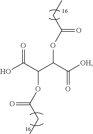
OC(C(C(C([OH])=O)OC(=O)CC)OC(CC)=O)=O
